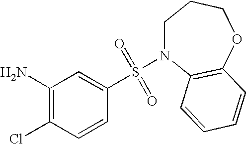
C1(N)=C(Cl)C=CC(S(=O)(=O)N2CCCOC3=C2C=CC=C3)=C1
